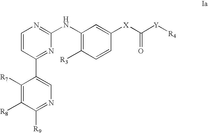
C1=CC(C2=CN=C([R9])C([R8])=C2[R7])=NC(NC2=C([R3])C=CC([X]C([Y][R4])=O)=C2)=N1
